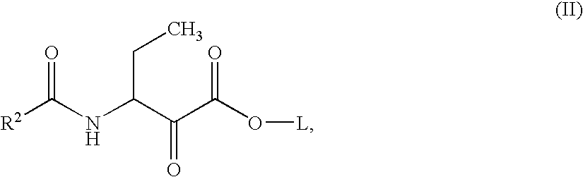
[R2]C(NC(C(C(O[L])=O)=O)CC)=O
